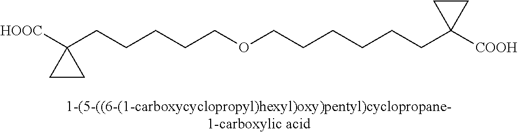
[HOOC]C1(CCCCCOCCCCCCC2([COOH])CC2)CC1
